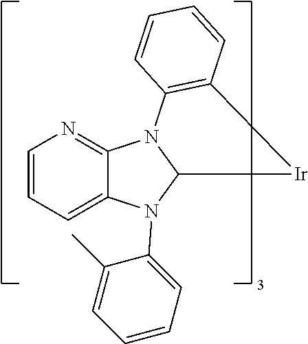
C1=CC=C2C(=N1)N1C(N2C2=CC=CC=C2C)[Ir]C2=C1C=CC=C2
